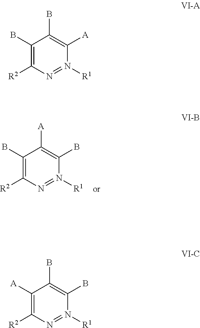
C1(B)=C([R2])N=N([R1])C(B)=C1[A].C1(B)=C([R2])N=N([R1])C([A])=C1B.C1([A])=C([R2])N=N([R1])C(B)=C1B
